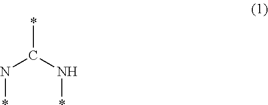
*C(N*)N*
